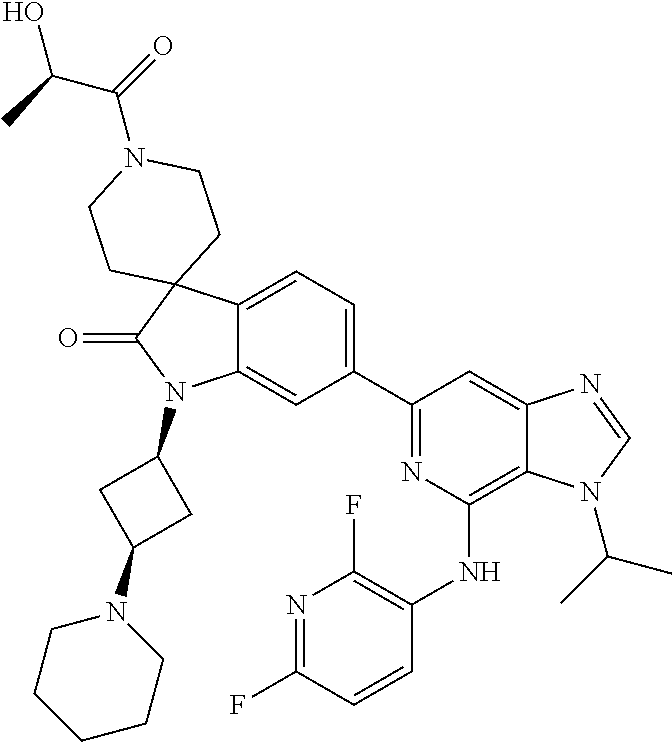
C12=CC=C(C3=NC(NC4=C(F)N=C(F)C=C4)=C4C(=C3)N=CN4C(C)C)C=C1N(C1CC(N3CCCCC3)C1)C(=O)C21CCN(C(=O)C(O)C)CC1
